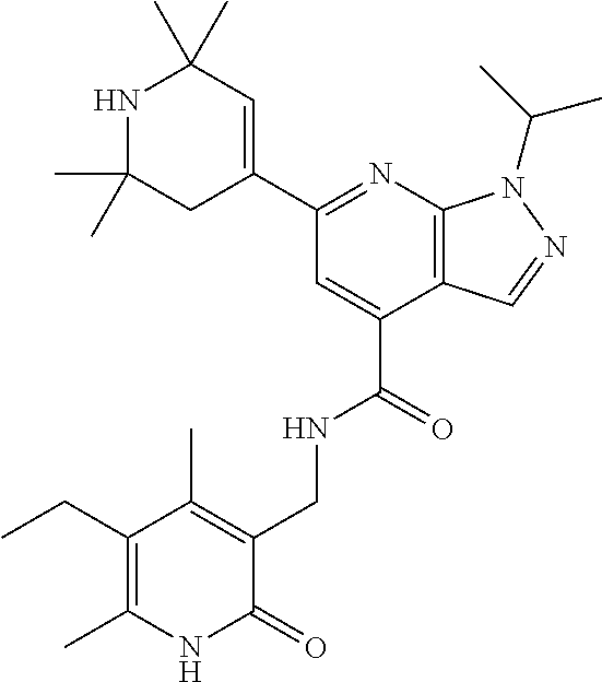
C(C1=CC(C2=CC(C)(C)NC(C)(C)C2)=NC2=C1C=NN2C(C)C)(=O)NCC1=C(C)C(CC)=C(C)NC1=O
